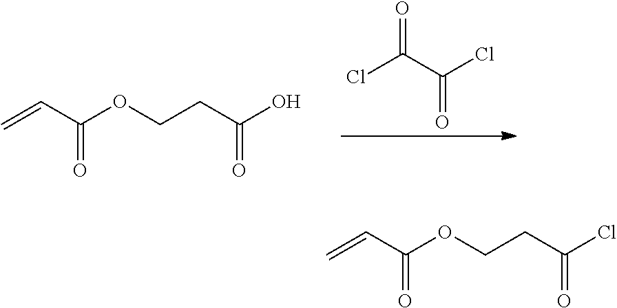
ClC(C(Cl)=O)=O.C=CC(OCCC(O)=O)=O.C=CC(OCCC(Cl)=O)=O
